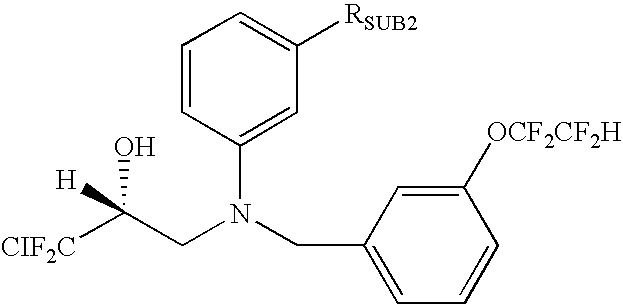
[CIF2C]C(CN(CC1=CC=CC([OCF2CF2H])=C1)C1=CC([RSUB2])=CC=C1)(O)[H]
